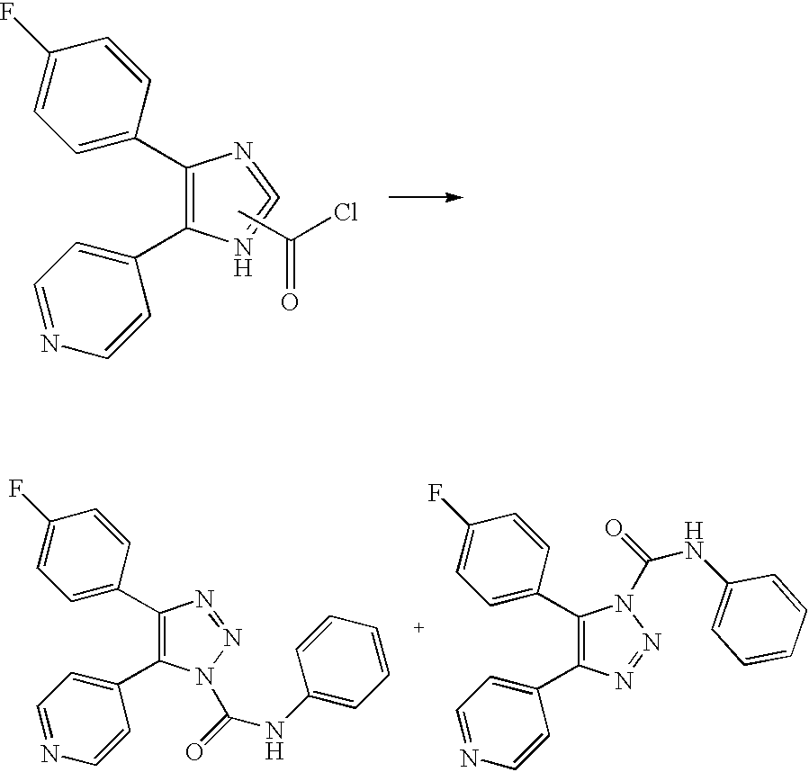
C1(C2=CC=C(F)C=C2)=C(C2=CC=NC=C2)N=C=N1.CC(Cl)=O.C1(C2=CC=C(F)C=C2)=C(C2=CC=NC=C2)N(C(=O)NC2=CC=CC=C2)N=N1.C1(C2=CC=C(F)C=C2)=C(C2=CC=NC=C2)N=NN1C(=O)NC1=CC=CC=C1
